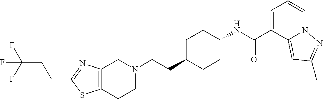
C12=C(CCN(CCC3CCC(NC(C4=CC=CN5C4=CC(C)=N5)=O)CC3)C1)SC(CCC(F)(F)F)=N2
